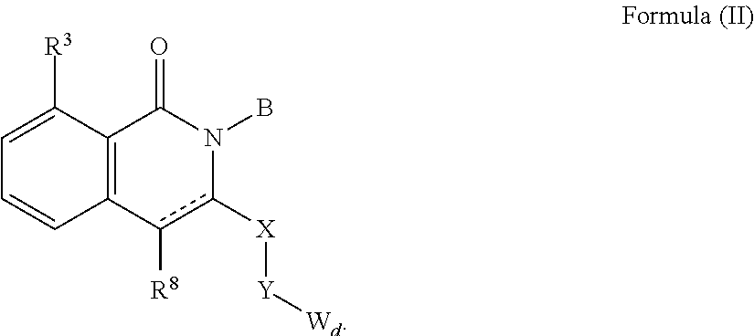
C1=C([R3])C2=C(C=C1)c([R8])c([X][Y][Wd])N(B)C2=O
